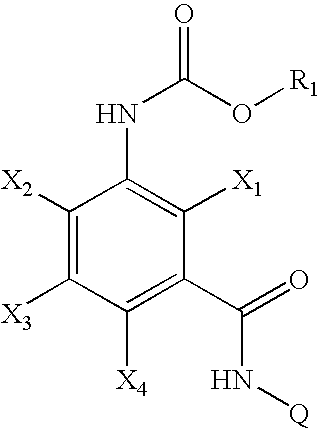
C1([X2])=C([X3])C([X4])=C(C(=O)N[Q])C([X1])=C1NC(O[R1])=O
